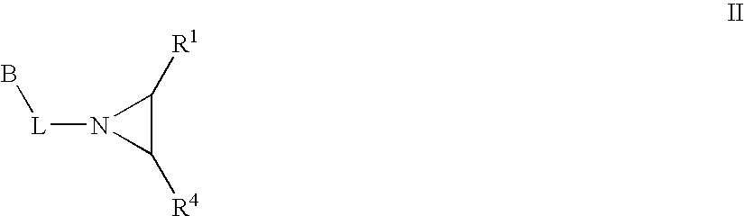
C1([R4])C([R1])N1[L]B
